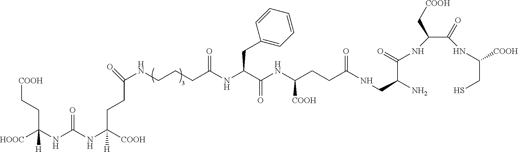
C(NC(C(NC(CCCNC(=O)CCC(NC(NC([HOOC])(CC[COOH])[H])=O)([COOH])[H])=O)CC1=CC=CC=C1)=O)(CCC(NCC(N)C(=O)NC(C(=O)NC(CS)[COOH])C[COOH])=O)[COOH]
